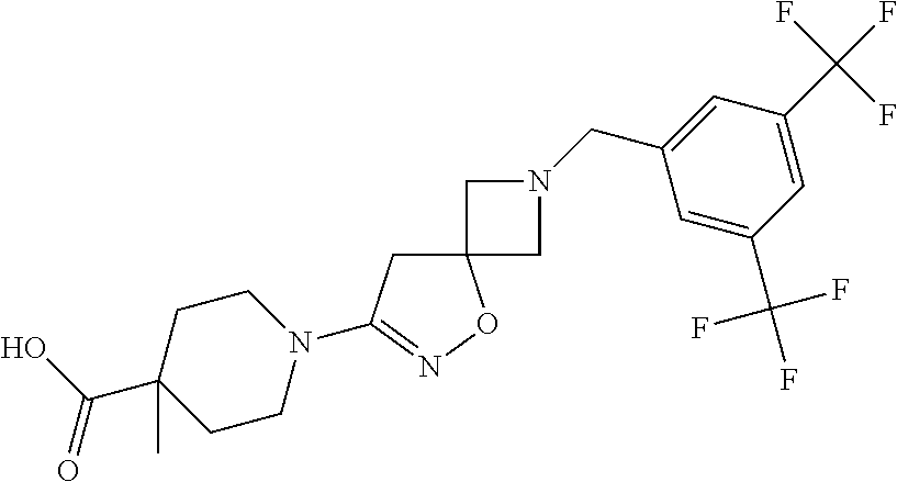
C12(CC(N3CCC(C(O)=O)(C)CC3)=NO1)CN(CC1=CC(C(F)(F)F)=CC(C(F)(F)F)=C1)C2
